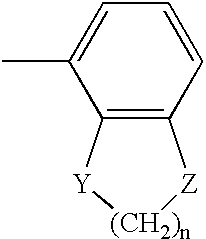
C1=C(C)C2=C(C=C1)[Z][(CH2)n][Y]2
